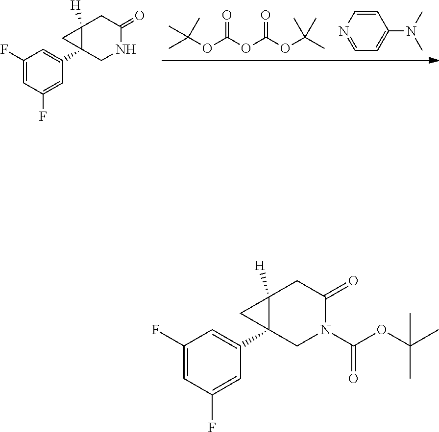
CC(OC(OC(OC(C)(C)C)=O)=O)(C)C.C1=CN=CC=C1N(C)C.C1(F)=CC(F)=CC(C23C([H])(C2)CC(=O)NC3)=C1.C1(F)=CC(F)=CC(C23C([H])(C2)CC(=O)N(C(OC(C)(C)C)=O)C3)=C1
